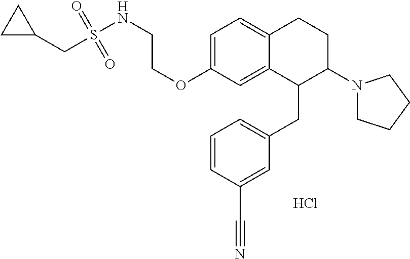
C1=C(OCCNS(=O)(=O)CC2CC2)C=C2C(=C1)CCC(N1CCCC1)C2CC1=CC=CC(C#N)=C1.Cl
